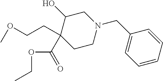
C1(CCOC)(C(OCC)=O)CCN(CC2=CC=CC=C2)CC1O
